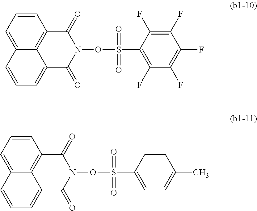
C12=CC=CC3=C1C(=CC=C2)C(=O)N(OS(C1=C(F)C(F)=C(F)C(F)=C1F)(=O)=O)C3=O.C12=CC=CC3=C1C(=CC=C2)C(=O)N(OS(C1=CC=C(C)C=C1)(=O)=O)C3=O
